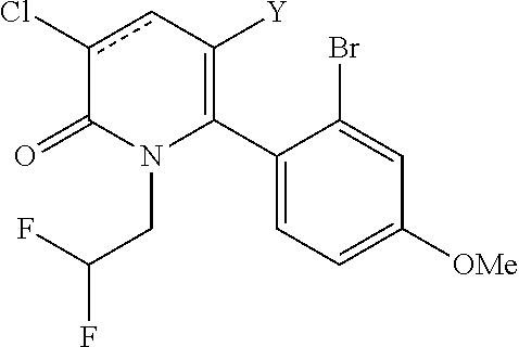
C1(C2=C([Y])cc(Cl)C(=O)N2CC(F)F)=CC=C([OMe])C=C1Br
